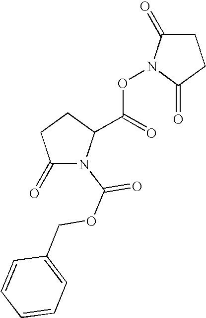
C1=CC=C(COC(=O)N2C(=O)CCC2C(ON2C(=O)CCC2=O)=O)C=C1
